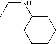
C1C(NCC)CCCC1
